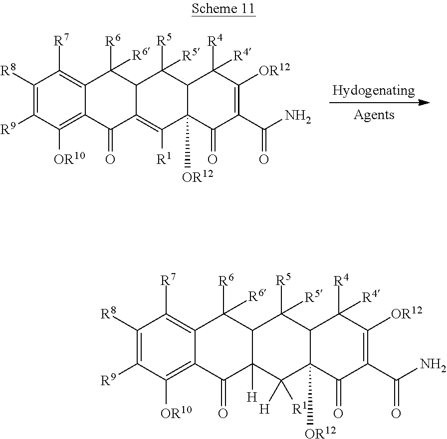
C1([R8])=C([R9])C([OR10])=C2C(=C1[R7])C([R6])([R6])C1C(=C([R1])C3([OR12])C(C1([R5])[R5])C([R4])([R4])C([OR12])=C(C(N)=O)C3=O)C2=O.C1([R8])=C([R9])C([OR10])=C2C(=C1[R7])C([R6])([R6])C1C([H])(C2=O)C([H])([R1])C2([OR12])C(C1([R5])[R5])C([R4])([R4])C([OR12])=C(C(N)=O)C2=O
